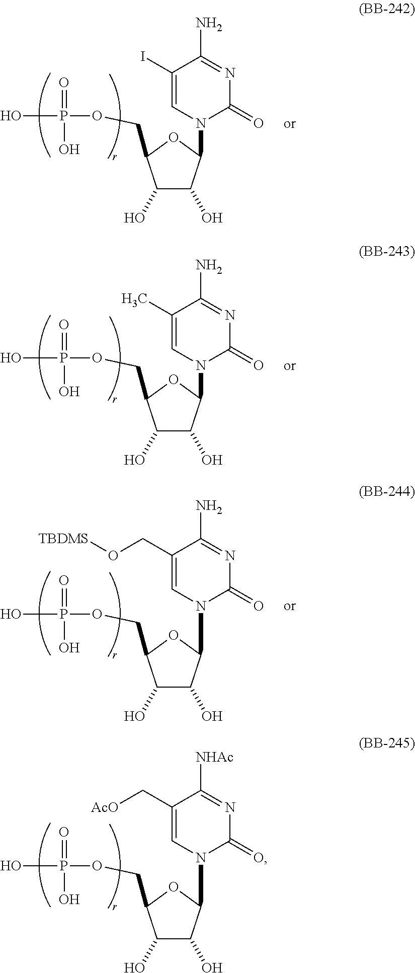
C1(O)C(O)C(N2C(=O)N=C(N)C(I)=C2)OC1COP(=O)(O)O.C1(O)C(O)C(N2C(=O)N=C(N)C(C)=C2)OC1COP(=O)(O)O.C1(O)C(O)C(N2C(=O)N=C(N)C(CO[TBDMS])=C2)OC1COP(=O)(O)O.C1(O)C(O)C(N2C(=O)N=C([NHAc])C(C[AcO])=C2)OC1COP(=O)(O)O
